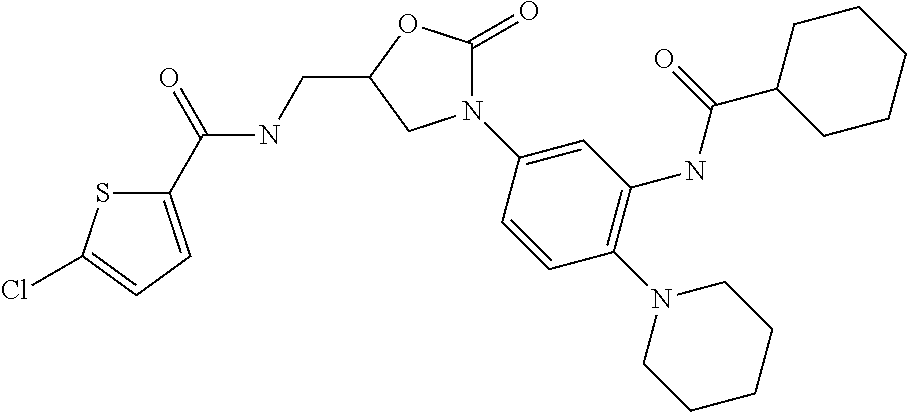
C1(C(=O)NCC2OC(=O)N(C3=CC(NC(C4CCCCC4)=O)=C(N4CCCCC4)C=C3)C2)=CC=C(Cl)S1
